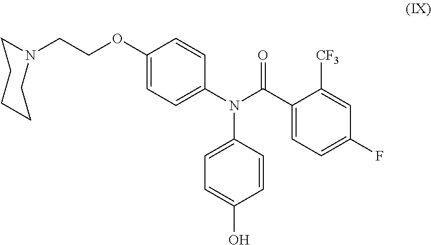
C1(OCCN2CCCCC2)=CC=C(N(C(C2=CC=C(F)C=C2[CF3])=O)C2=CC=C(O)C=C2)C=C1
